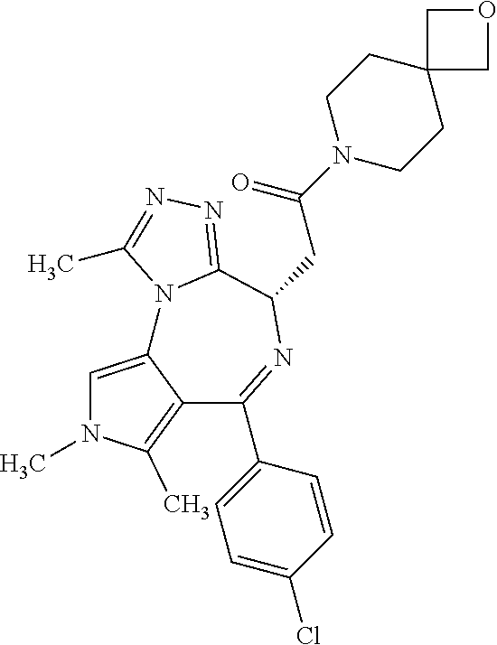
C1=C2C(=C(C)N1C)C(C1=CC=C(Cl)C=C1)=NC(CC(N1CCC3(CC1)COC3)=O)C1=NN=C(C)N21
